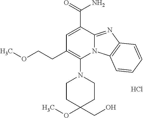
Cl.C1=C(C(=O)N)C2=NC3=C(N2C(N2CCC(OC)(CO)CC2)=C1CCOC)C=CC=C3
